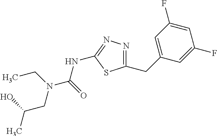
C1=C(CC2=NN=C(NC(=O)N(CC(O)C)CC)S2)C=C(F)C=C1F
